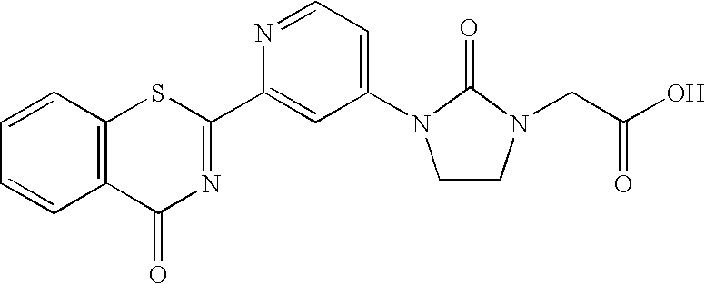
N1=CC=C(N2CCN(CC(=O)O)C2=O)C=C1C1=NC(=O)C2=C(S1)C=CC=C2
